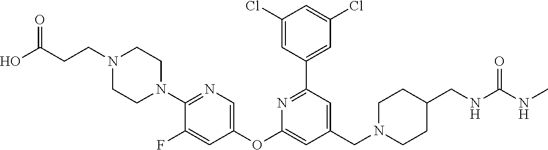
C1(Cl)=CC(C2=NC(OC3=CN=C(N4CCN(CCC(O)=O)CC4)C(F)=C3)=CC(CN3CCC(CNC(NC)=O)CC3)=C2)=CC(Cl)=C1
